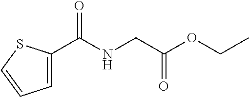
C1=C(C(NCC(OCC)=O)=O)SC=C1
